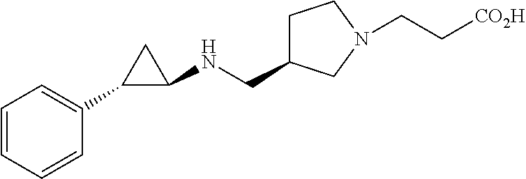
C1=CC=CC(C2C(NCC3CCN(CC[CO2H])C3)C2)=C1
